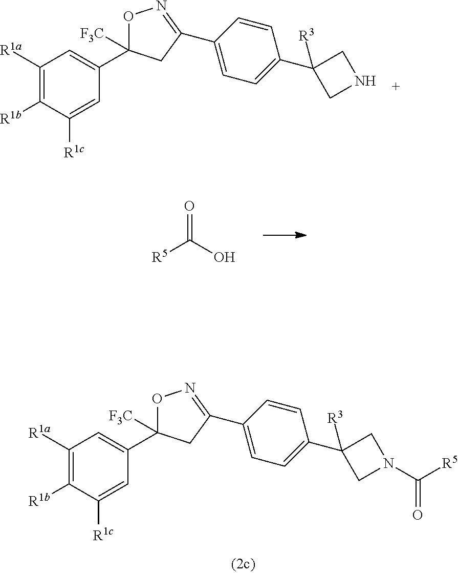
C1([R1a])=C([R1b])C([R1c])=CC(C2([F3C])ON=C(C3=CC=C(C4([R3])CNC4)C=C3)C2)=C1.[R5]C(O)=O.C1([R1a])=C([R1b])C([R1c])=CC(C2([F3C])ON=C(C3=CC=C(C4([R3])CN(C(=O)[R5])C4)C=C3)C2)=C1
